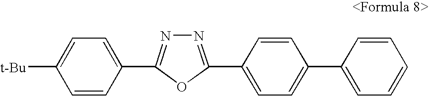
C1=CC(C2=NN=C(C3=CC=C(C4=CC=CC=C4)C=C3)O2)=CC=C1[t-Bu]
